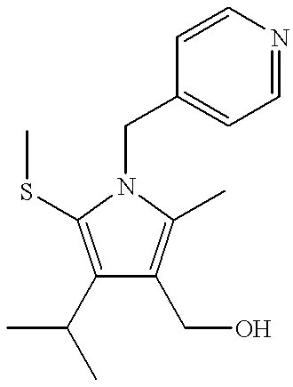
C1(C(C)C)=C(SC)N(CC2=CC=NC=C2)C(C)=C1CO
